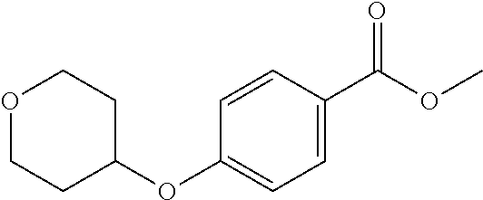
COC(=O)C1=CC=C(OC2CCOCC2)C=C1
